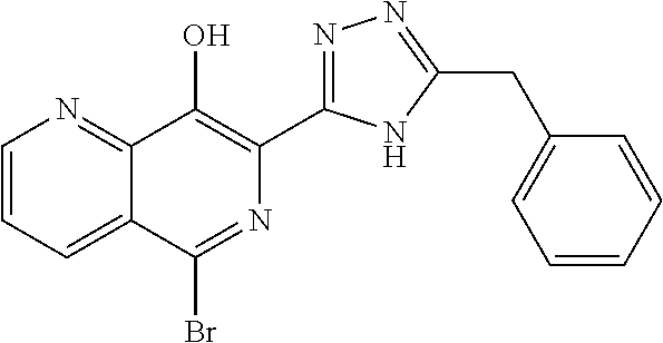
C1=CC=C2C(=N1)C(O)=C(C1=NN=C(CC3=CC=CC=C3)N1)N=C2Br
